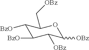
C1([BzO])C([BzO])C([OBz])C([OBz])OC1C[OBz]
